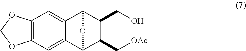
C12=C(C=C3C(=C1)C1C(CO)C(C[OAc])C3O1)OCO2
